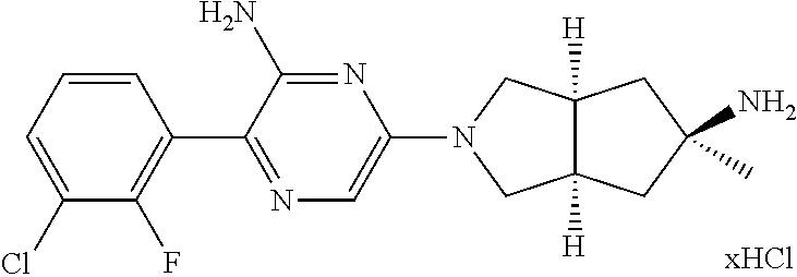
C1=CC=C(Cl)C(F)=C1C1=NC=C(N2CC3([H])C([H])(C2)CC(N)(C)C3)N=C1N
